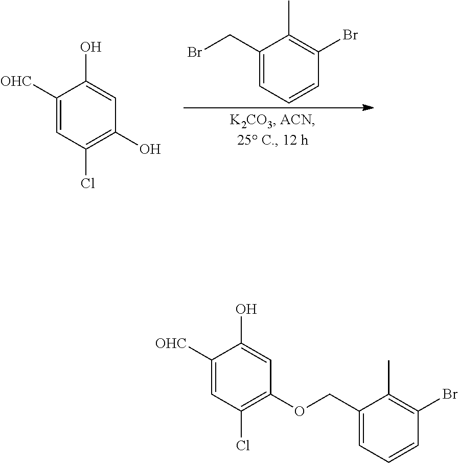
C1(CBr)=CC=CC(Br)=C1C.C1([OHC])=CC(Cl)=C(O)C=C1O.C1(COC2=C(Cl)C=C([OHC])C(O)=C2)=CC=CC(Br)=C1C
